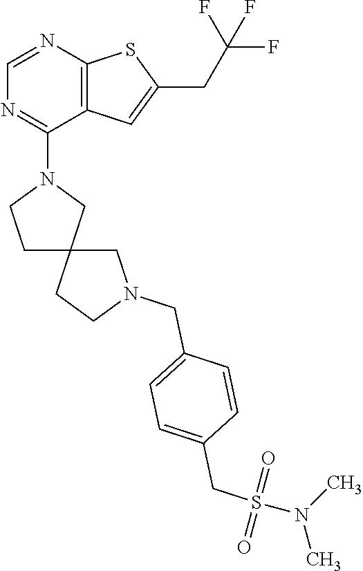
C1=NC2=C(C(N3CCC4(C3)CCN(CC3=CC=C(CS(=O)(=O)N(C)C)C=C3)C4)=N1)C=C(CC(F)(F)F)S2
